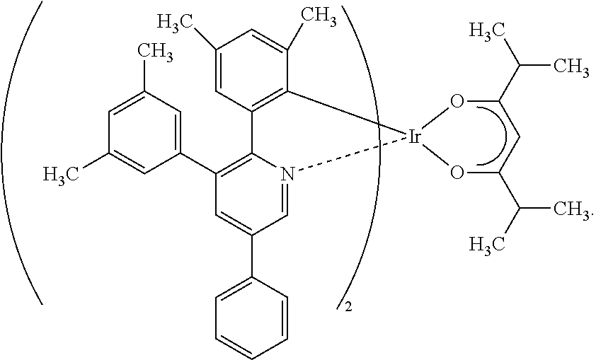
C1(C)=CC2=C(C(C)=C1)[Ir]1(N3=CC(C4=CC=CC=C4)=CC(C4=CC(C)=CC(C)=C4)=C23)OC(C(C)C)CC(C(C)C)O1
